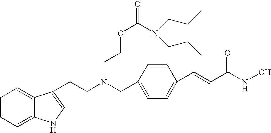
C1=CC=C2C(=C1)C(CCN(CC1=CC=C(C=CC(NO)=O)C=C1)CCOC(N(CCC)CCC)=O)=CN2
